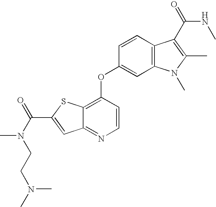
N(C(C1=CC2=NC=CC(OC3=CC4=C(C=C3)C(C(NC)=O)=C(C)N4C)=C2S1)=O)(CCN(C)C)C
